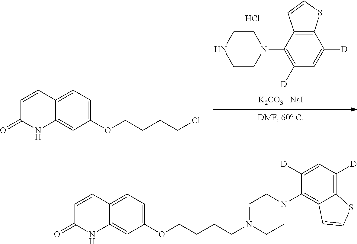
C1(OCCCCCl)=CC=C2C(=C1)NC(=O)C=C2.C12=C(C(N3CCNCC3)=C([D])C=C1[D])C=CS2.Cl.[K2CO3   NaI].C1(OCCCCN2CCN(C3=C4C(=C([D])C=C3[D])SC=C4)CC2)=CC=C2C(=C1)NC(=O)C=C2
